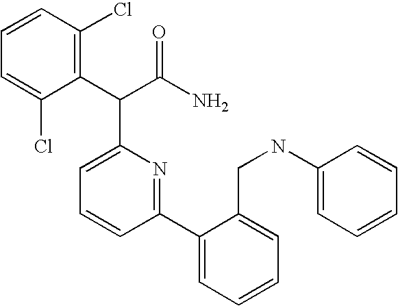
C1=C(Cl)C(C(C(N)=O)C2=CC=CC(C3=CC=CC=C3CNC3=CC=CC=C3)=N2)=C(Cl)C=C1
